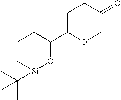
C1C(C(CC)O[Si](C)(C)C(C)(C)C)OCC(=O)C1
